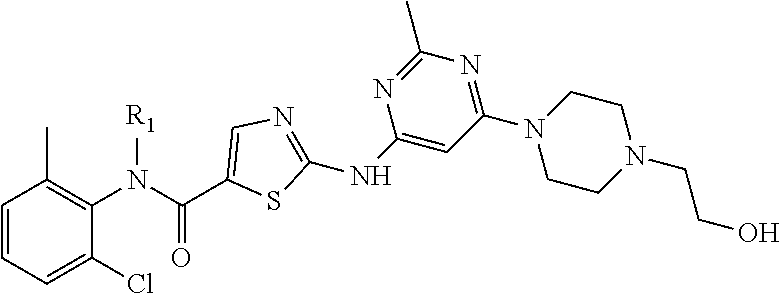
C1=CC=C(Cl)C(N(C(C2=CN=C(NC3=CC(N4CCN(CCO)CC4)=NC(C)=N3)S2)=O)[R1])=C1C
